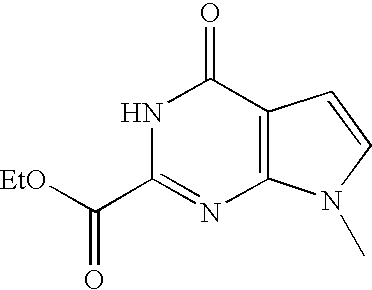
N1C(C([EtO])=O)=NC2=C(C1=O)C=CN2C
